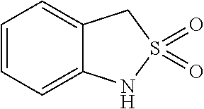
C1=CC=C2C(=C1)CS(=O)(=O)N2
